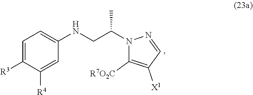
N1(C(CNC2=CC=C([R3])C([R4])=C2)C)C([R7O2C])=C([X1])C=N1
